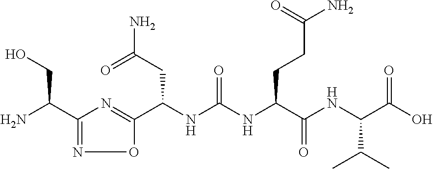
C1(C(N)CO)=NOC(C(NC(NC(C(NC(C(O)=O)C(C)C)=O)CCC(N)=O)=O)CC(N)=O)=N1
